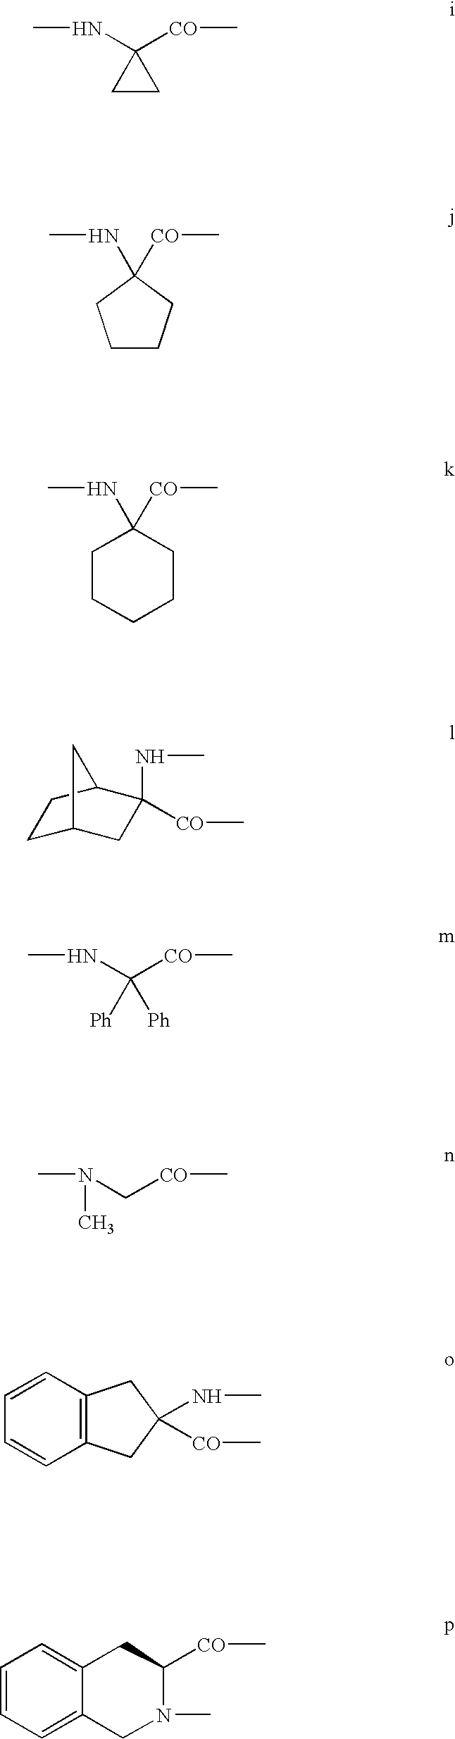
CNC1([CO]C)CC1.C1C2CC(NC)([CO]C)C(C1)C2.CNC([CO]C)([Ph])[Ph].C([CO]C)N(C)C.C12=C(C=CC=C1)CC(NC)([CO]C)C2.C12=CC=CC=C1CC([CO]C)N(C)C2.C1(NC)([CO]C)CCCC1.C1(NC)([CO]C)CCCCC1
